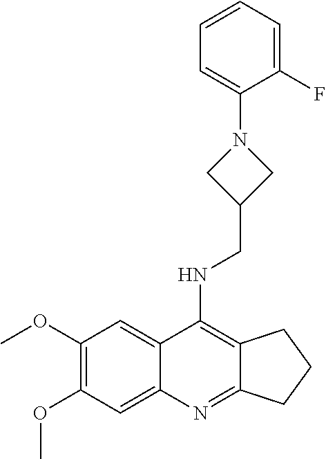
C1(OC)=C(OC)C=C2C(=C1)C(NCC1CN(C3=CC=CC=C3F)C1)=C1C(=N2)CCC1
